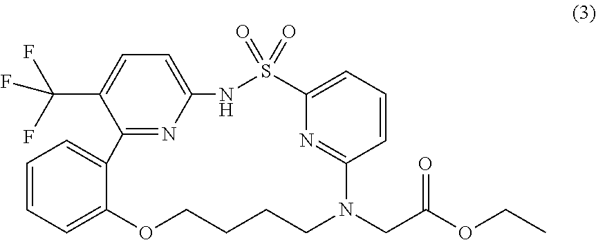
C1=CC=C2C(=C1)C1=NC(=CC=C1C(F)(F)F)NS(=O)(=O)C1=CC=CC(=N1)N(CC(OCC)=O)CCCCO2
